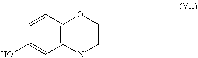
C1=CC(O)=CC2=C1OCCN2
